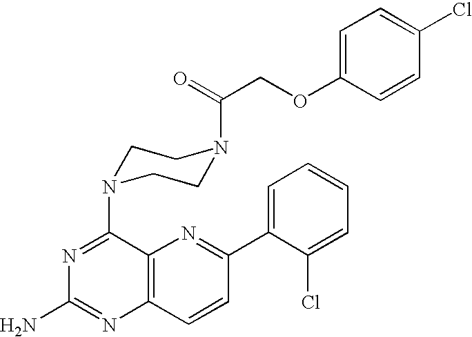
N1=C(N2CCN(C(COC3=CC=C(Cl)C=C3)=O)CC2)C2=C(N=C1N)C=CC(C1=CC=CC=C1Cl)=N2
